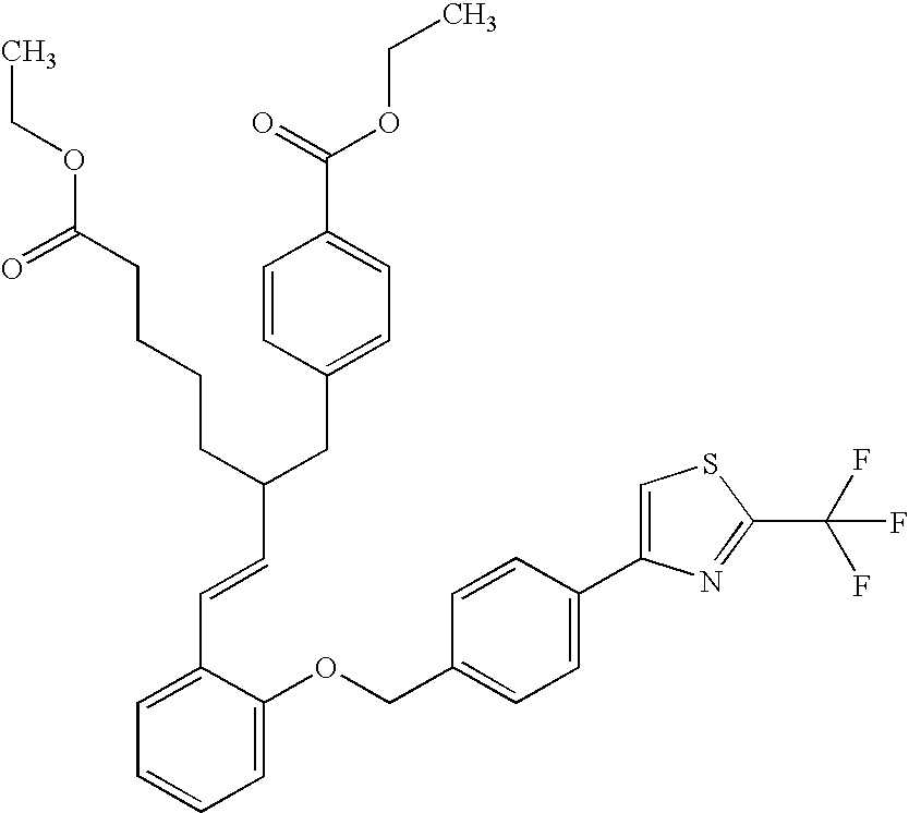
C1=C(OCC2=CC=C(C3=CSC(C(F)(F)F)=N3)C=C2)C(C=CC(CC2=CC=C(C(=O)OCC)C=C2)CCCCC(OCC)=O)=CC=C1
